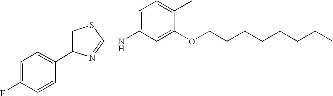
C1(C2=CC=C(F)C=C2)=CSC(NC2=CC=C(C)C(OCCCCCCCC)=C2)=N1
